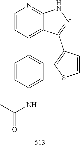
N1C2=NC=CC(C3=CC=C(NC(C)=O)C=C3)=C2C(C2=CSC=C2)=N1
